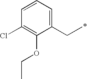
C1(CC)=CC=CC(Cl)=C1OCC
